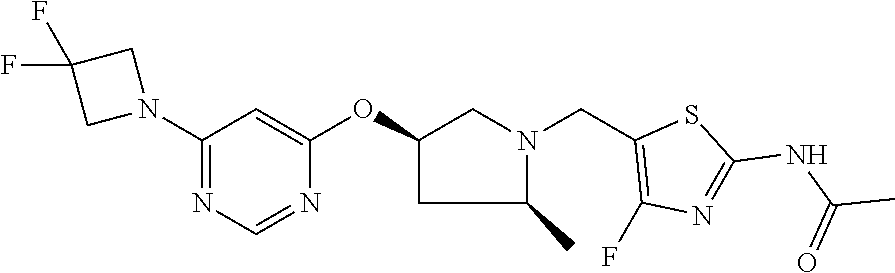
C1(OC2=CC(N3CC(F)(F)C3)=NC=N2)CC(C)N(CC2=C(F)N=C(NC(=O)C)S2)C1
